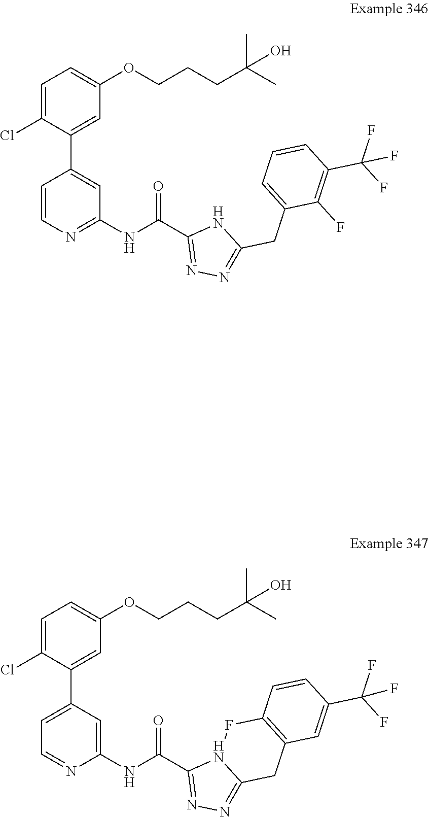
C1=CN=C(NC(=O)C2=NN=C(CC3=CC=CC(C(F)(F)F)=C3F)N2)C=C1C1=CC(OCCCC(C)(C)O)=CC=C1Cl.C1=C(C2=CC(OCCCC(C)(C)O)=CC=C2Cl)C=C(NC(=O)C2=NN=C3N2FC2=C(C3)C=C(C(F)(F)F)C=C2)N=C1
